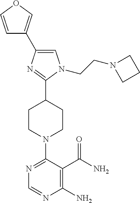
N1=C(N2CCC(C3=NC(C4=COC=C4)=CN3CCN3CCC3)CC2)C(C(N)=O)=C(N)N=C1
